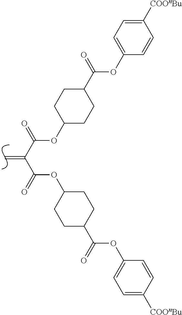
C=C(C(=O)OC1CCC(C(=O)OC2=CC=C([COOnBu])C=C2)CC1)C(=O)OC1CCC(C(OC2=CC=C([COOnBu])C=C2)=O)CC1
